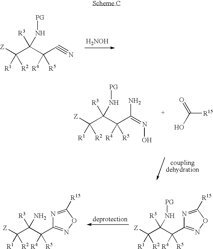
C(C(C(C#N)([R4])[R5])(N[PG])[R3])([Z])([R1])[R2].[H2NOH].C(C(C(C(=NO)N)([R4])[R5])(N[PG])[R3])([Z])([R1])[R2].C([R15])(O)=O.C(C(C([R4])([R5])C1=NOC([R15])=N1)(N)[R3])([Z])([R1])[R2].C(C(C([R4])([R5])C1=NOC([R15])=N1)(N[PG])[R3])([Z])([R1])[R2]
